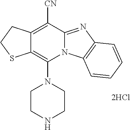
[2HCl].C12=C(N3CCNCC3)N3C(=NC4=C3C=CC=C4)C([CN])=C1CCS2
